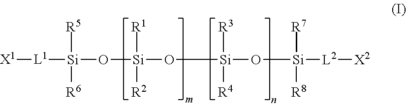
[X1][L1][Si](O[Si](O[Si](O[Si]([L2][X2])([R7])[R8])([R3])[R4])([R1])[R2])([R5])[R6]
